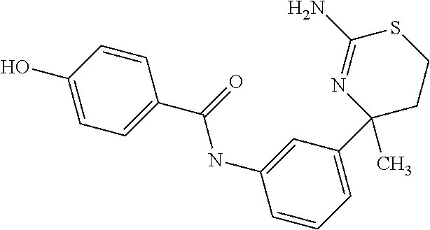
C1=CC(O)=CC=C1C(NC1=CC(C2(C)N=C(N)SCC2)=CC=C1)=O
